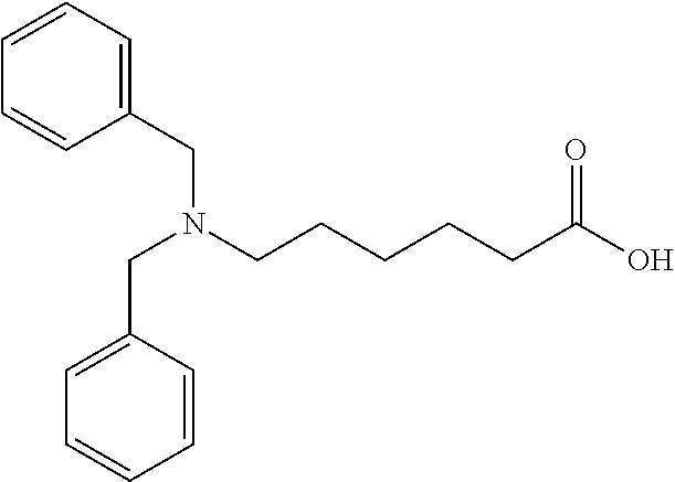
C1(CN(CCCCCC(O)=O)CC2=CC=CC=C2)=CC=CC=C1
